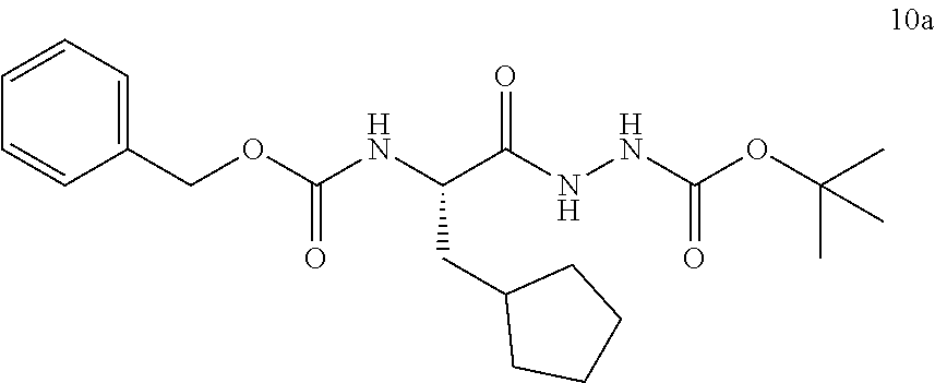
C(C(NNC(OC(C)(C)C)=O)=O)(NC(OCC1=CC=CC=C1)=O)CC1CCCC1
